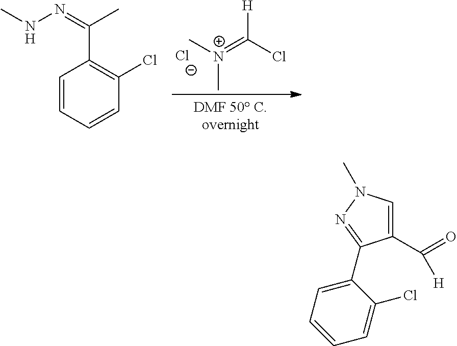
[N+](C)(C)=C(Cl)[H].[Cl-].C1=CC=CC(Cl)=C1C(=NNC)C.C1(C([H])=O)=CN(C)N=C1C1=CC=CC=C1Cl
